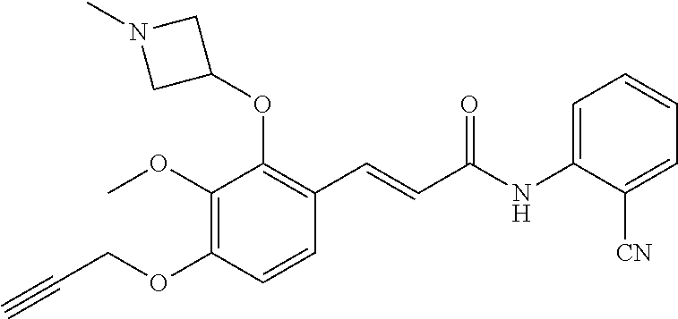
C1(OC2CN(C)C2)=C(C=CC(NC2=CC=CC=C2[CN])=O)C=CC(OCC#C)=C1OC
